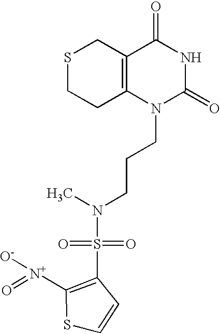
S1CCC2=C(C1)C(=O)NC(=O)N2CCCN(S(=O)(=O)C1=C([N+]([O-])=O)SC=C1)C
